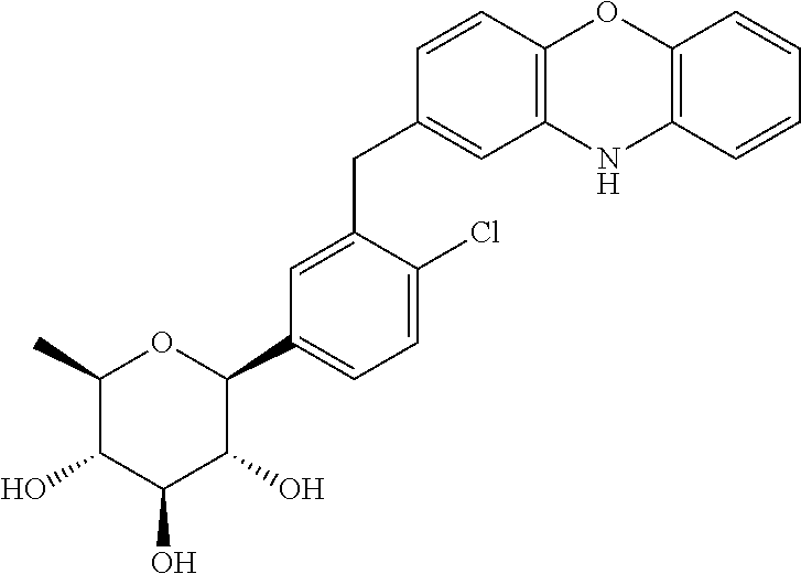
C1(C)C(O)C(O)C(O)C(C2=CC=C(Cl)C(CC3=CC4=C(C=C3)OC3=C(N4)C=CC=C3)=C2)O1
